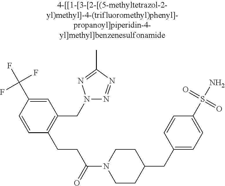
C1(C(F)(F)F)=CC(CN2N=NC(C)=N2)=C(CCC(N2CCC(CC3=CC=C(S(N)(=O)=O)C=C3)CC2)=O)C=C1
